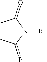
CC(N(C(C)=P)[R1])=O
